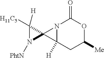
N1([PhtN])C2(C1([H])[H11C5])C1([H])N2C(=O)OC([Me])C1
